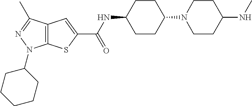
C1CC(N2CCC(NC)CC2)CCC1NC(C1=CC2=C(S1)N(C1CCCCC1)N=C2C)=O
